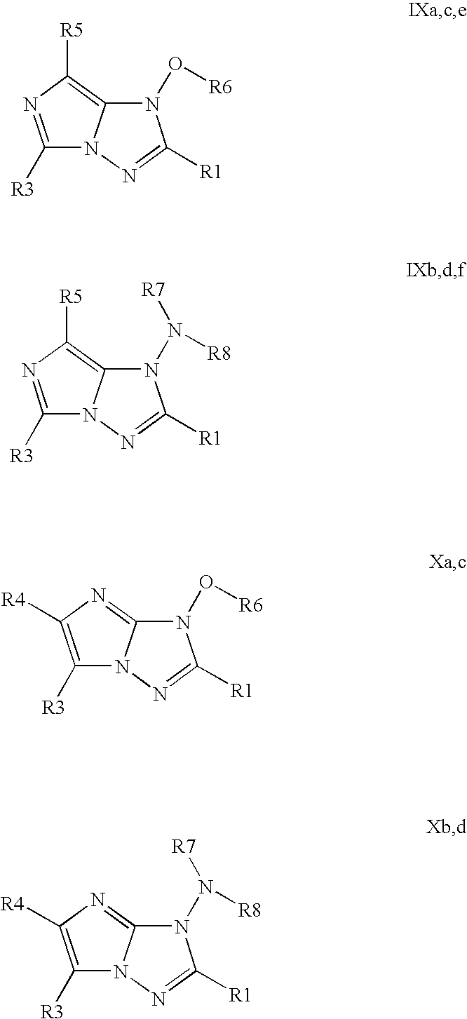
C1([R3])=NC([R5])=C2N1N=C([R1])N2O[R6].C1([R3])=NC([R5])=C2N1N=C([R1])N2N([R8])[R7].C1([R3])=C([R4])N=C2N1N=C([R1])N2O[R6].C1([R3])=C([R4])N=C2N1N=C([R1])N2N([R8])[R7]
